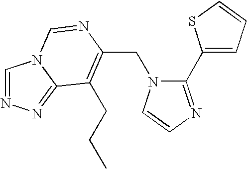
C(N1C(C2=CC=CS2)=NC=C1)C1=C(CCC)C2=NN=CN2C=N1
